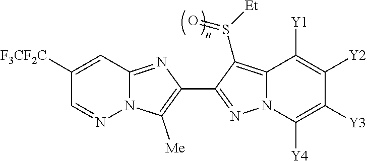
N12C(=NC(C3=NN4C(=C3S([Et])=O)C([Y1])=C([Y2])C([Y3])=C4[Y4])=C1[Me])C=C([F3CF2C])C=N2
